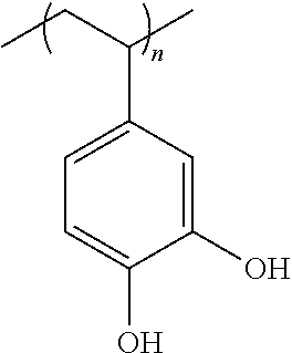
C1(O)=CC(C(CC)C)=CC=C1O
